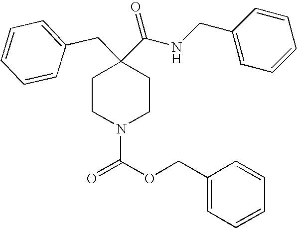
C1CN(C(OCC2=CC=CC=C2)=O)CCC1(CC1=CC=CC=C1)C(NCC1=CC=CC=C1)=O
